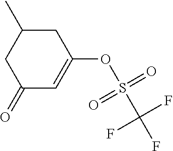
C1(=O)C=C(OS(=O)(=O)C(F)(F)F)CC(C)C1
